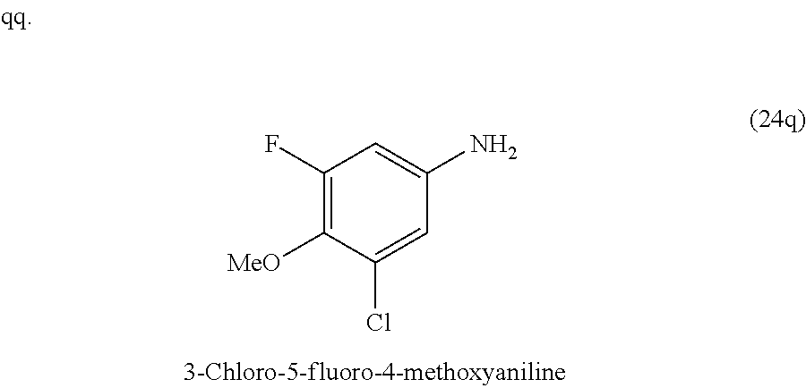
C1(F)=C([MeO])C(Cl)=CC(N)=C1
